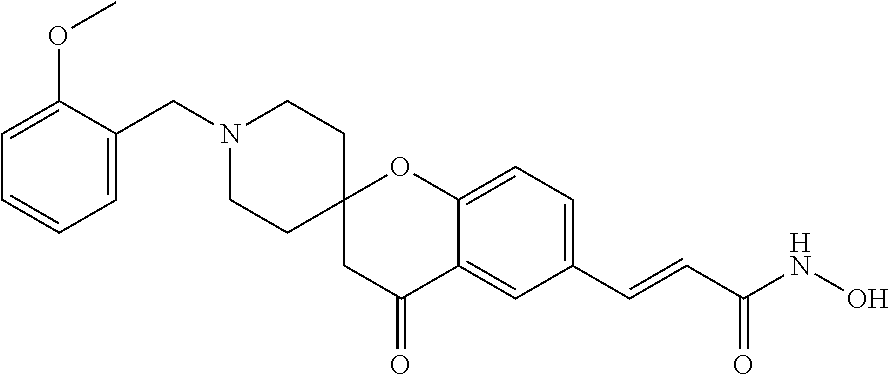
C(N1CCC2(CC1)CC(=O)C1=CC(C=CC(NO)=O)=CC=C1O2)C1=CC=CC=C1OC
